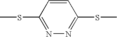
C1=CC(SC)=NN=C1SC
